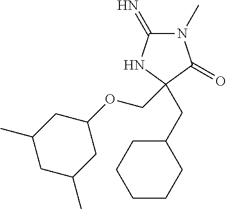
N1(C)C(=N)NC(CC2CCCCC2)(COC2CC(C)CC(C)C2)C1=O
